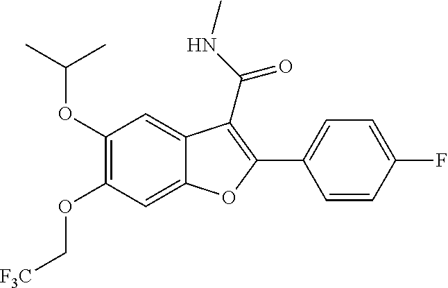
C(OC1=C(OC[F3C])C=C2C(=C1)C(C(NC)=O)=C(C1=CC=C(F)C=C1)O2)(C)C
